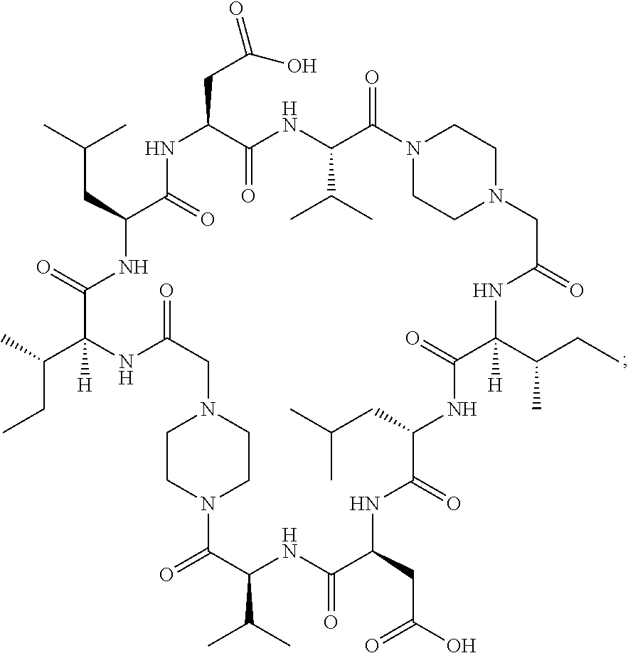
N12CCN(CC1)CC(=O)NC(C(CC)C)([H])C(=O)NC(CC(C)C)C(=O)NC(CC(O)=O)C(=O)NC(C(C)C)C(=O)N1CCN(CC(=O)NC(C(C)CC)([H])C(=O)NC(CC(C)C)C(=O)NC(CC(=O)O)C(=O)NC(C(C)C)C2=O)CC1
